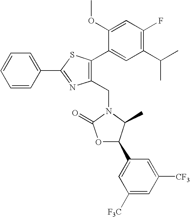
C1(CN2C(C)C(C3=CC([F3C])=CC([CF3])=C3)OC2=O)=C(C2=CC(C(C)C)=C(F)C=C2OC)SC(C2=CC=CC=C2)=N1
